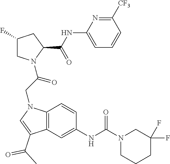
C(C1CC(F)CN1C(CN1C2=C(C(C(C)=O)=C1)C=C(NC(N1CC(F)(F)CCC1)=O)C=C2)=O)(=O)NC1=CC=CC([CF3])=N1
